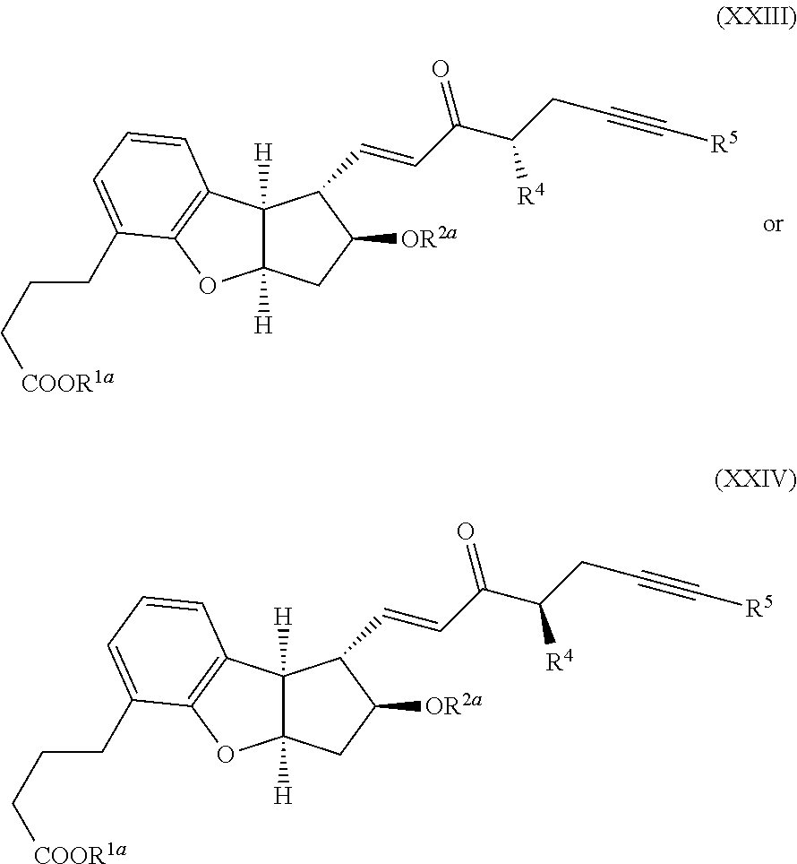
C12([H])C([H])(CC([OR2a])C1C=CC(C(CC#C[R5])[R4])=O)OC1=C2C=CC=C1CCC[COOR1a].C12([H])C([H])(CC([OR2a])C1C=CC(C(CC#C[R5])[R4])=O)OC1=C2C=CC=C1CCC[COOR1a]
